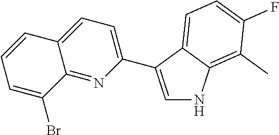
C1(C2=CNC3=C(C)C(F)=CC=C32)=CC=C2C(=N1)C(Br)=CC=C2
